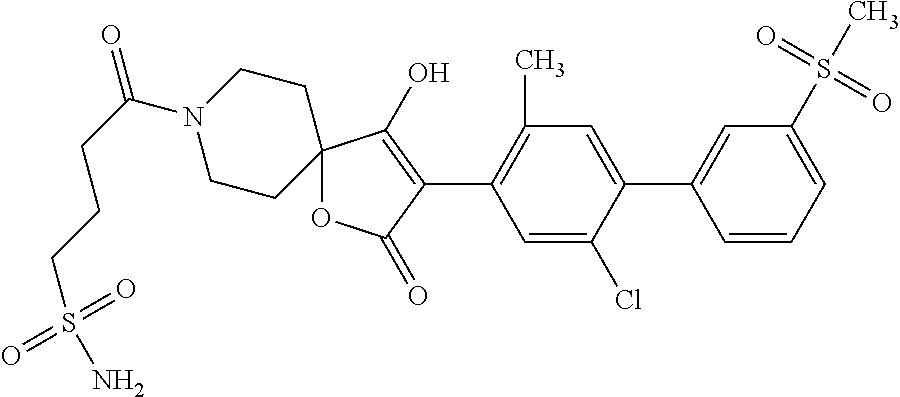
C12(OC(=O)C(C3=C(C)C=C(C4=CC(S(C)(=O)=O)=CC=C4)C(Cl)=C3)=C1O)CCN(C(CCCS(N)(=O)=O)=O)CC2
